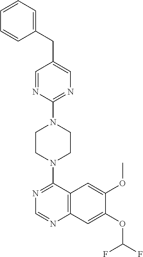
C1=NC(N2CCN(C3=NC=NC4=C3C=C(OC)C(OC(F)F)=C4)CC2)=NC=C1CC1=CC=CC=C1
